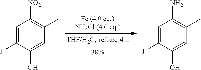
C1=C(F)C(O)=CC(C)=C1[NO2].C1=C(F)C(O)=CC(C)=C1N
